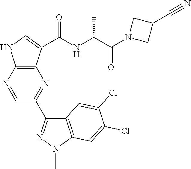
C12=C(N=CC(C3=NN(C)C4=C3C=C(Cl)C(Cl)=C4)=N1)NC=C2C(=O)NC(C(N1CC(C#N)C1)=O)C
